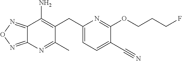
C12=NON=C1N=C(C)C(CC1=CC=C(C#N)C(OCCCF)=N1)=C2N
